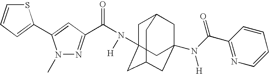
S1C=CC=C1C1=CC(C(N([H])C23CC4CC(N(C(C5=NC=CC=C5)=O)[H])(CC(C2)C4)C3)=O)=NN1C
